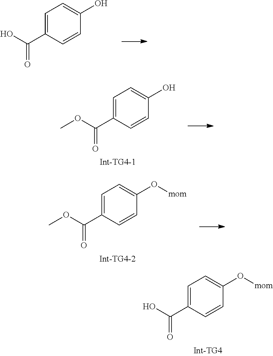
C1=C(C(O)=O)C=CC(O)=C1.C1=C(C(OC)=O)C=CC(O)=C1.C1=C(C(OC)=O)C=CC(O[mom])=C1.C1=C(C(O)=O)C=CC(O[mom])=C1
